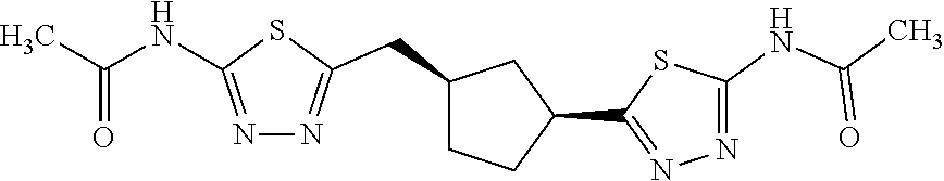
N1=C(NC(=O)C)SC(C2CC(CC3=NN=C(NC(=O)C)S3)CC2)=N1
